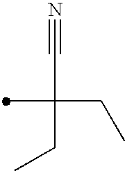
C(C(CC)(C)CC)#N
